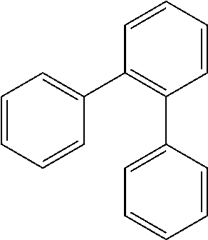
C1=CC=CC(C2=CC=CC=C2)=C1C1=CC=CC=C1
